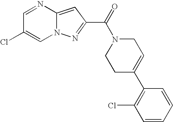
C1=NC2=CC(C(=O)N3CCC(C4=C(Cl)C=CC=C4)=CC3)=NN2C=C1Cl
